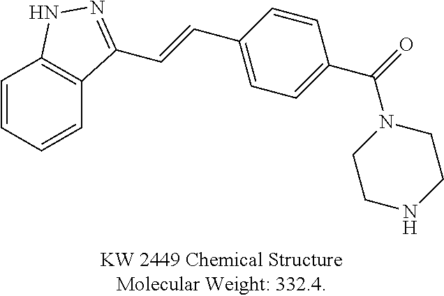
C1=CC=CC2=C1NN=C2C=CC1=CC=C(C(=O)N2CCNCC2)C=C1
